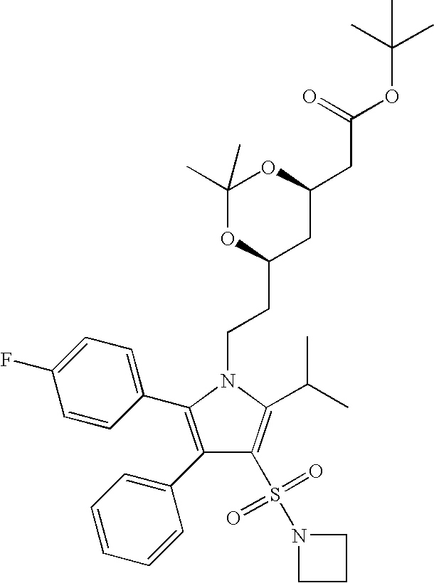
C1(C2=C(C3=CC=CC=C3)C(S(=O)(=O)N3CCC3)=C(C(C)C)N2CCC2CC(CC(OC(C)(C)C)=O)OC(C)(C)O2)=CC=C(F)C=C1
